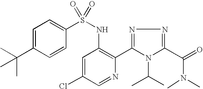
C1=C(C(C)(C)C)C=CC(S(NC2=C(C3=NN=C(C(=O)N(C)C)N3C(C)C)N=CC(Cl)=C2)(=O)=O)=C1
